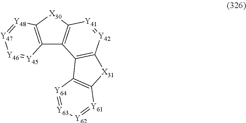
C12=C([X30]C3=C1C1=C([Y42]=[Y41]3)[X31]C3=C1[Y64]=[Y63][Y62]=[Y61]3)[Y48]=[Y47][Y46]=[Y45]2
